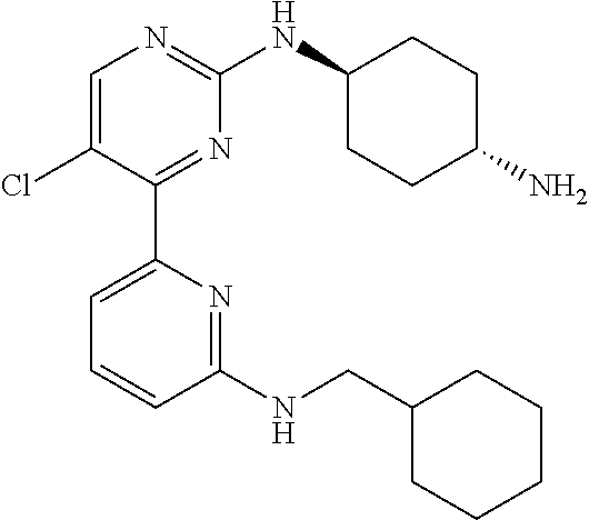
C1(NCC2CCCCC2)=NC(C2=NC(NC3CCC(N)CC3)=NC=C2Cl)=CC=C1
